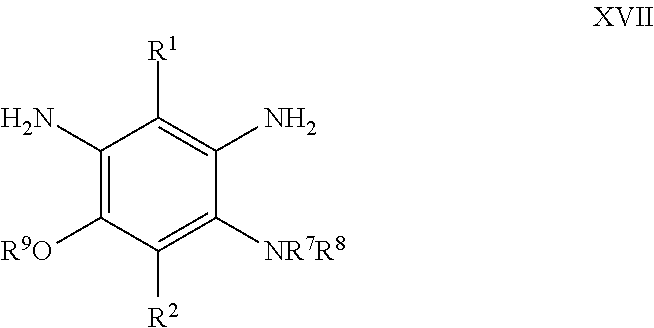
C1(N)=C([R9O])C([R2])=C([NR7R8])C(N)=C1[R1]
